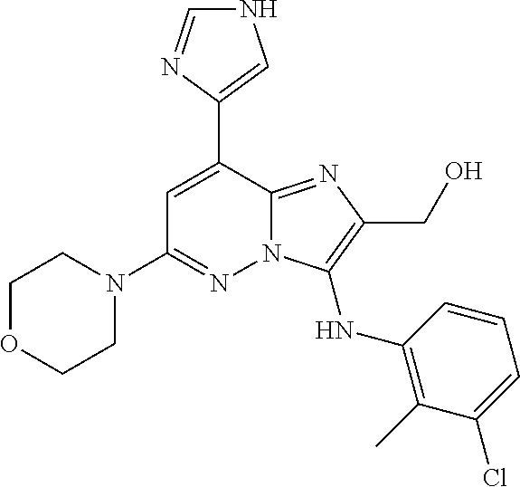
C1(C2=CC(N3CCOCC3)=NN3C2=NC(CO)=C3NC2=C(C)C(Cl)=CC=C2)=CNC=N1
